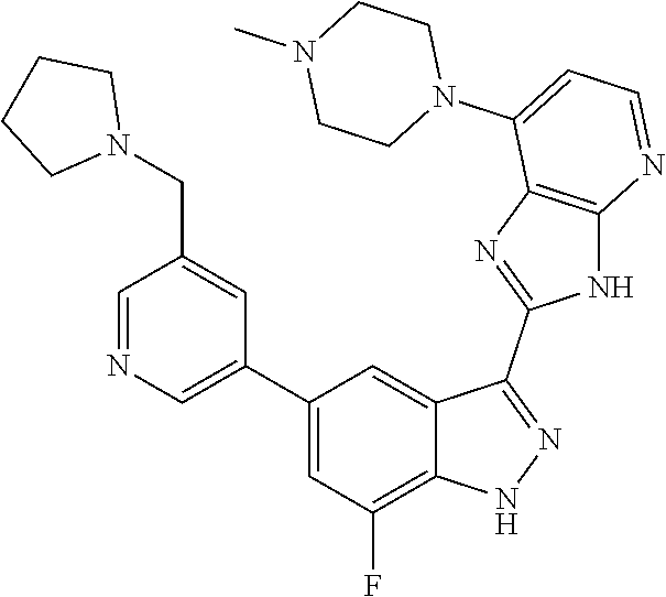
C1=NC=C(C2=CC(F)=C3C(=C2)C(C2=NC4=C(N2)N=CC=C4N2CCN(C)CC2)=NN3)C=C1CN1CCCC1
